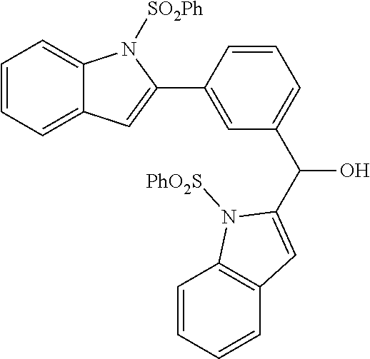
C1=CC=C2C(=C1)N([SO2Ph])C(C1=CC(C(O)C3=CC4=C(C=CC=C4)N3[PhO2S])=CC=C1)=C2
